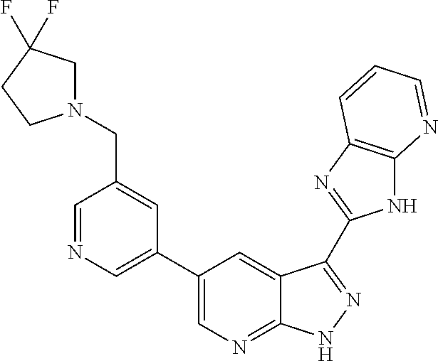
C1=NC=C(C2=CN=C3C(=C2)C(C2=NC4=C(N2)N=CC=C4)=NN3)C=C1CN1CC(F)(F)CC1
